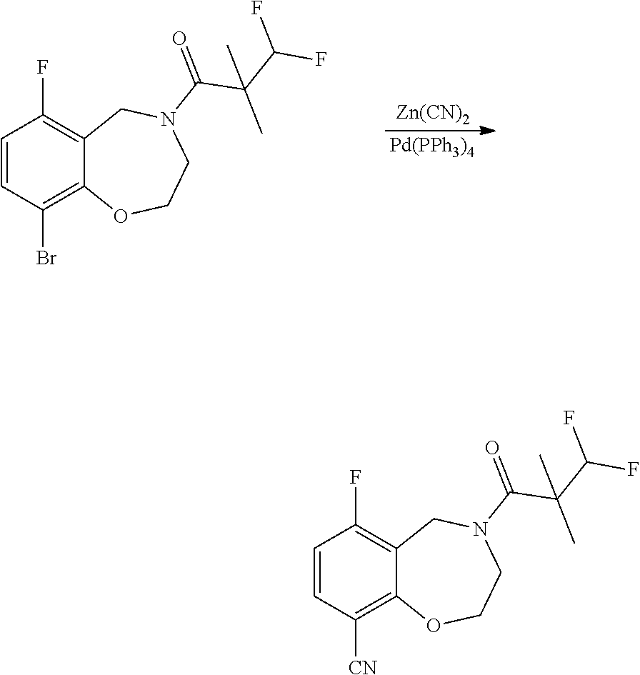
C1=CC(F)=C2C(=C1Br)OCCN(C(C(C(F)F)(C)C)=O)C2.[Zn(CN)2].[Pd(PPh3)4].C1=CC(F)=C2C(=C1[CN])OCCN(C(C(C(F)F)(C)C)=O)C2
